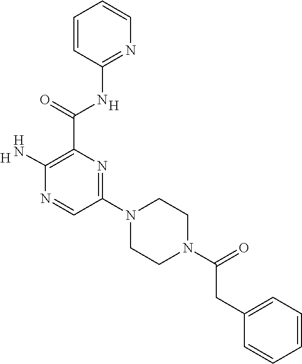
[H].C(C1=C(N)N=CC(N2CCN(C(=O)CC3=CC=CC=C3)CC2)=N1)(=O)NC1=NC=CC=C1.[H]
